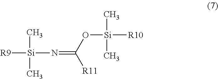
[R9][Si](C)(C)N=C(O[Si]([R10])(C)C)[R11]
